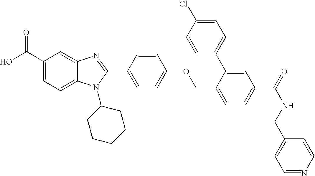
OC(C1=CC=C2C(=C1)N=C(C1=CC=C(OCC3=CC=C(C(=O)NCC4=CC=NC=C4)C=C3C3=CC=C(Cl)C=C3)C=C1)N2C1CCCCC1)=O
